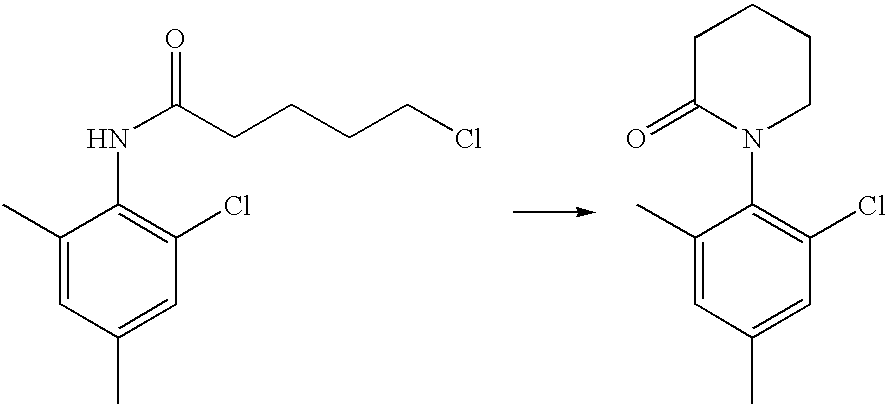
C1(C)=CC(C)=CC(Cl)=C1NC(CCCCCl)=O.C1(C)=CC(C)=CC(Cl)=C1N1CCCCC1=O
